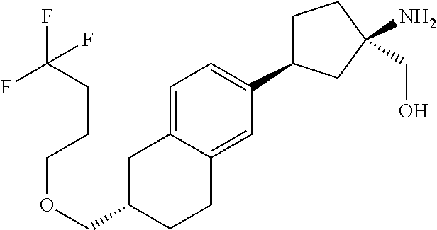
C1=C2C(=CC(C3CCC(CO)(N)C3)=C1)CCC(COCCCC(F)(F)F)C2
